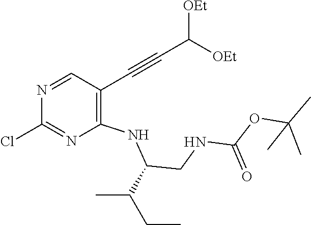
N1=CC(C#CC([OEt])[OEt])=C(NC(CNC(OC(C)(C)C)=O)C(CC)C)N=C1Cl
